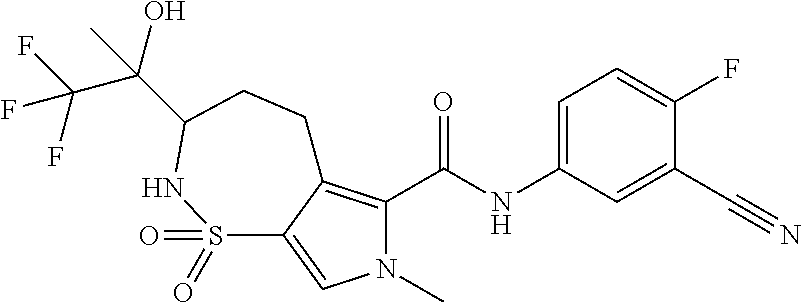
N1(C)C(C(=O)NC2=CC=C(F)C(C#N)=C2)=C2C(=C1)S(=O)(=O)NC(C(C(F)(F)F)(O)C)CC2
